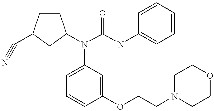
C1CC(C#N)CC1N(C(NC1=CC=CC=C1)=O)C1=CC=CC(OCCN2CCOCC2)=C1
